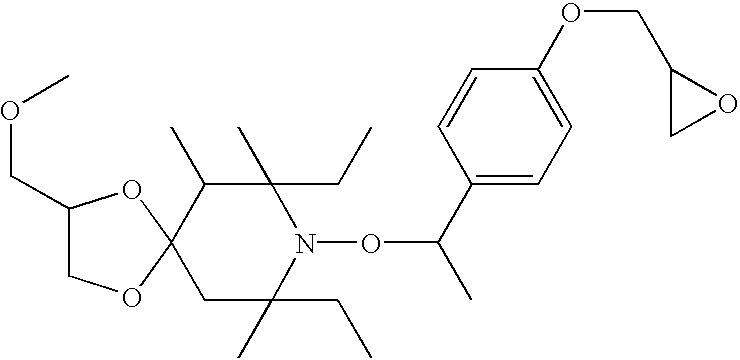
C1C(CC)(C)N(OC(C2=CC=C(OCC3CO3)C=C2)C)C(CC)(C)C(C)C12OCC(COC)O2
